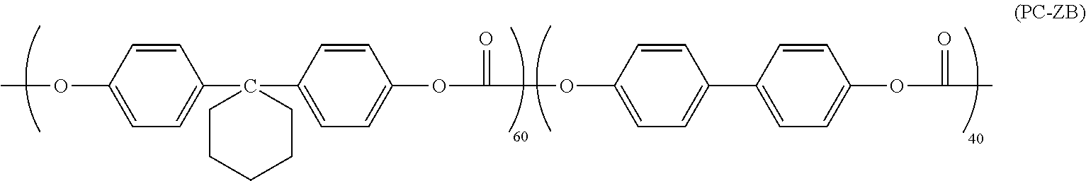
COC1=CC=C(C2(C3=CC=C(OC(=O)OC4=CC=C(C5=CC=C(OC(=O)C)C=C5)C=C4)C=C3)CCCCC2)C=C1
